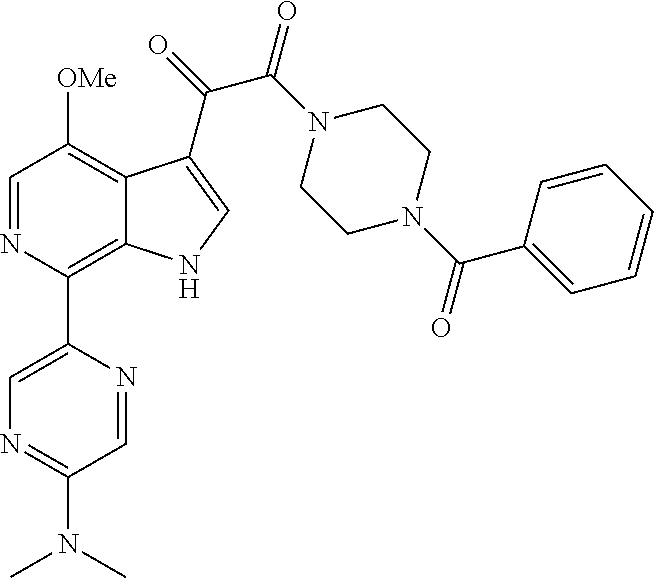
C1(C2=C3C(=C([OMe])C=N2)C(C(=O)C(N2CCN(C(C4=CC=CC=C4)=O)CC2)=O)=CN3)=CN=C(N(C)C)C=N1
